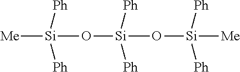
[Me][Si](O[Si](O[Si]([Me])([Ph])[Ph])([Ph])[Ph])([Ph])[Ph]
